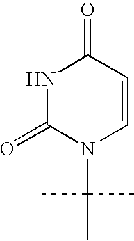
N1C(=O)N(C(C)(C)C)C=CC1=O
